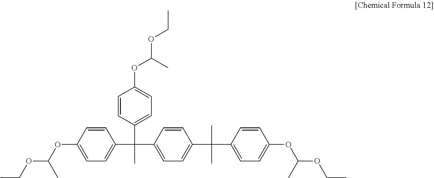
C1=CC(C(C2=CC=C(OC(OCC)C)C=C2)(C2=CC=C(C(C)(C)C3=CC=C(OC(OCC)C)C=C3)C=C2)C)=CC=C1OC(OCC)C
